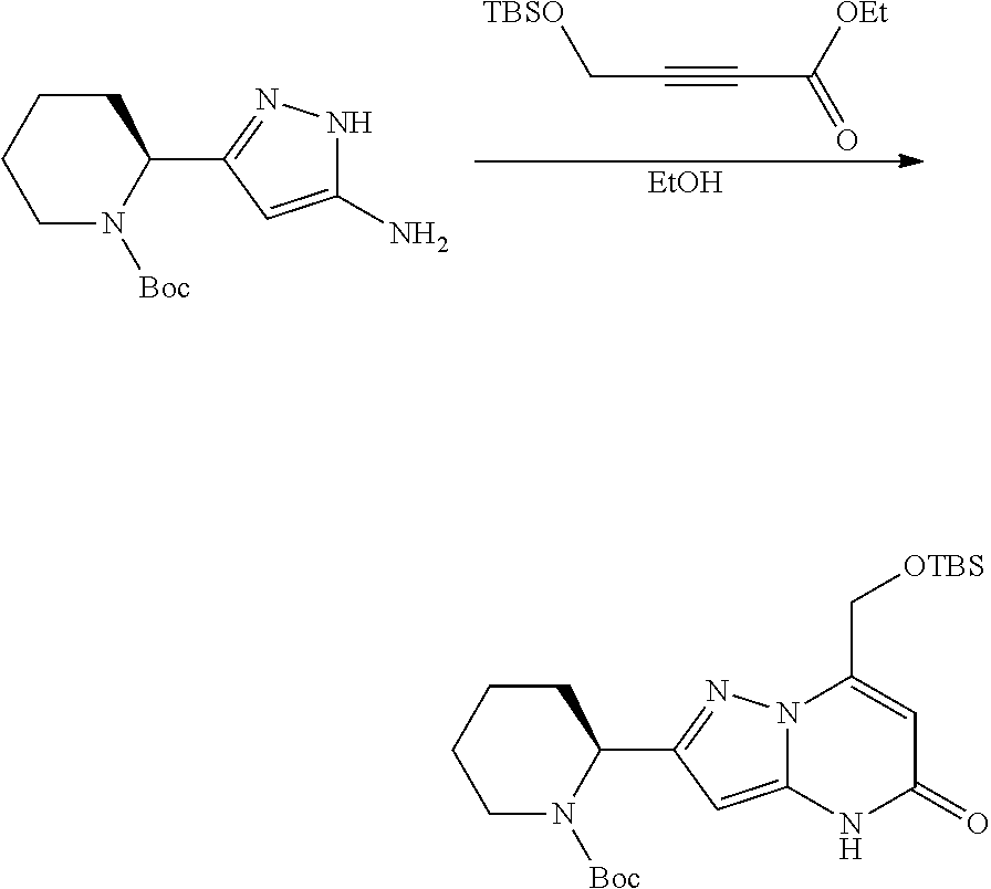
C(C#CC(=O)[OEt])[TBSO].[EtOH].N1([Boc])C(C2=NNC(N)=C2)CCCC1.N1([Boc])C(C2=NN3C(=C2)NC(=O)C=C3C[OTBS])CCCC1
